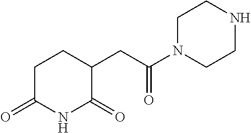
C1(CC(N2CCNCC2)=O)CCC(=O)NC1=O
